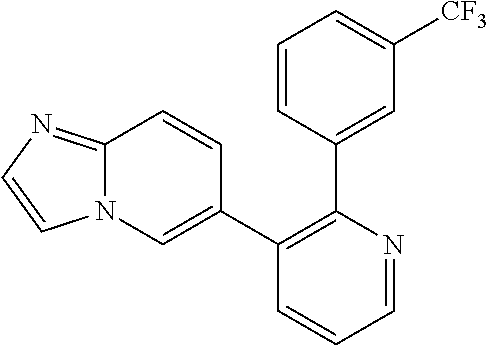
C12=NC=CN1C=C(C1=C(C3=CC([CF3])=CC=C3)N=CC=C1)C=C2
